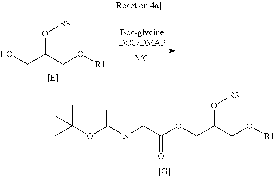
O(CC(CO[R1])O[R3])C(CNC(OC(C)(C)C)=O)=O.OCC(CO[R1])O[R3]
